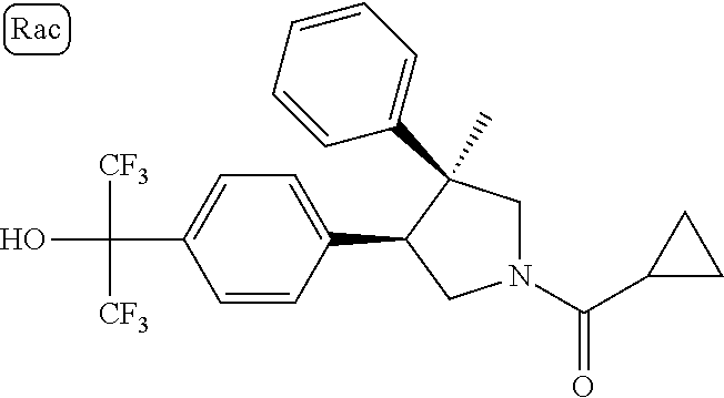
C(C1=CC=C(C2CN(C(=O)C3CC3)CC2(C)C2=CC=CC=C2)C=C1)(O)([CF3])[CF3]
